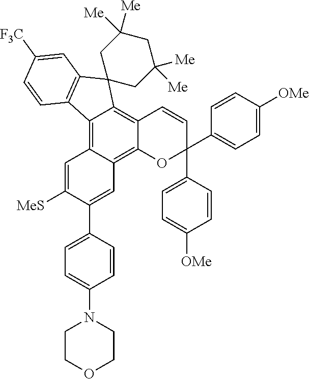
C12=C3C(=C4C(=C1C1(C5=C2C=CC([F3C])=C5)CC([Me])([Me])CC([Me])([Me])C1)C=CC(C1=CC=C([OMe])C=C1)(C1=CC=C([OMe])C=C1)O4)C=C(C1=CC=C(N2CCOCC2)C=C1)C([MeS])=C3
